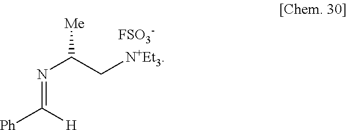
N(=C([H])[Ph])C([Me])C[N+Et3].[FSO3-]
